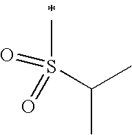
CC(C)S(C)(=O)=O
